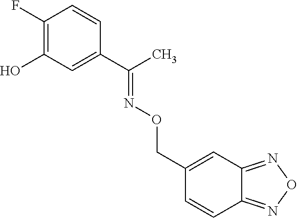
C1(F)=C(O)C=C(C(C)=NOCC2=CC3=NON=C3C=C2)C=C1
